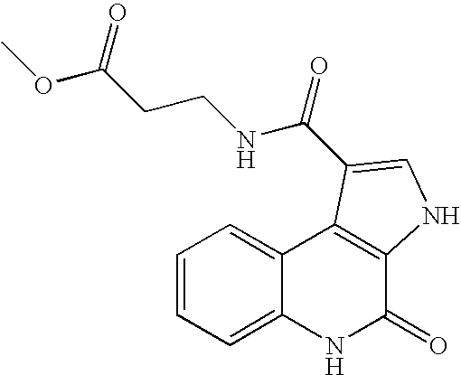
C1=CC=C2C(=C1)C1=C(C(=O)N2)NC=C1C(=O)NCCC(OC)=O
